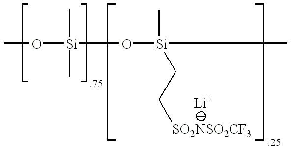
O([Si](C)(C)O[Si](C)(CC[SO2NSO2CF3])C)C
